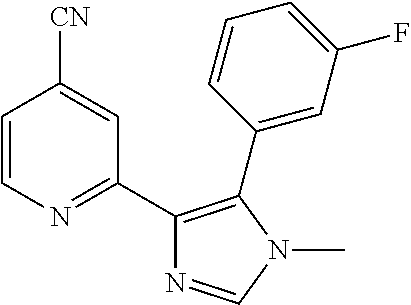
C1=CN=C(C2=C(C3=CC(F)=CC=C3)N(C)C=N2)C=C1[CN]
